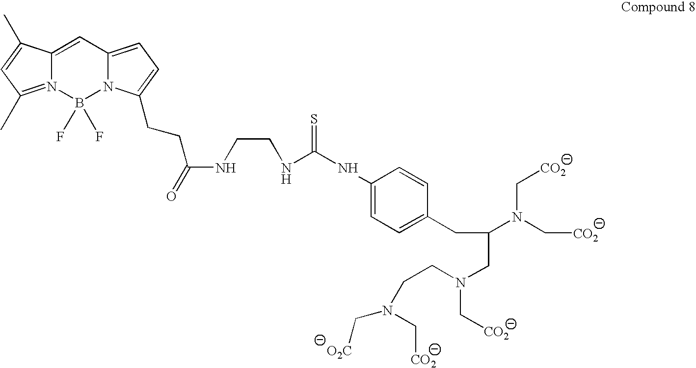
N12=C(C)C=C(C)C1=CC1=CC=C(CCC(NCCNC(NC3=CC=C(CC(N(C[CO2])C[CO2])CN(C[CO2])CCN(C[CO2])C[O2C])C=C3)=S)=O)N1B2(F)F
